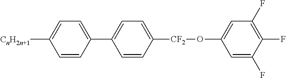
C1=CC([CF2]OC2=CC(F)=C(F)C(F)=C2)=CC=C1C1=CC=C([CnH2n+1])C=C1
